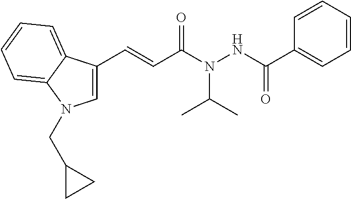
C1=CC=CC=C1C(NN(C(C=CC1=CN(CC2CC2)C2=CC=CC=C12)=O)C(C)C)=O
